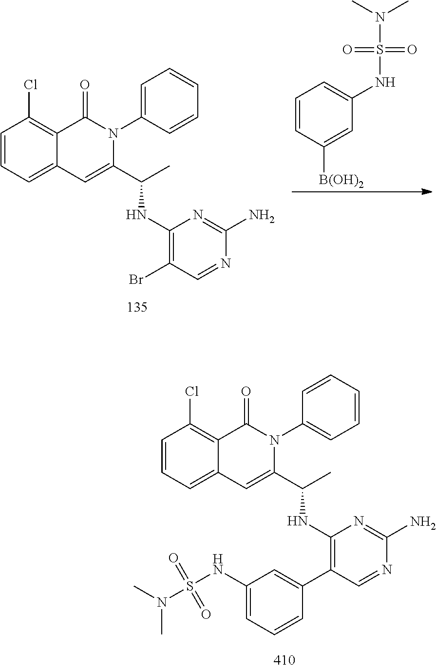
C1=CC=C2C(=C1Cl)C(=O)N(C1=CC=CC=C1)C(C(C)NC1=C(C3=CC(NS(N(C)C)(=O)=O)=CC=C3)C=NC(N)=N1)=C2.C1=CC=C2C(=C1Cl)C(=O)N(C1=CC=CC=C1)C(C(C)NC1=C(Br)C=NC(N)=N1)=C2.C1=CC([B(OH)2])=CC(NS(N(C)C)(=O)=O)=C1
